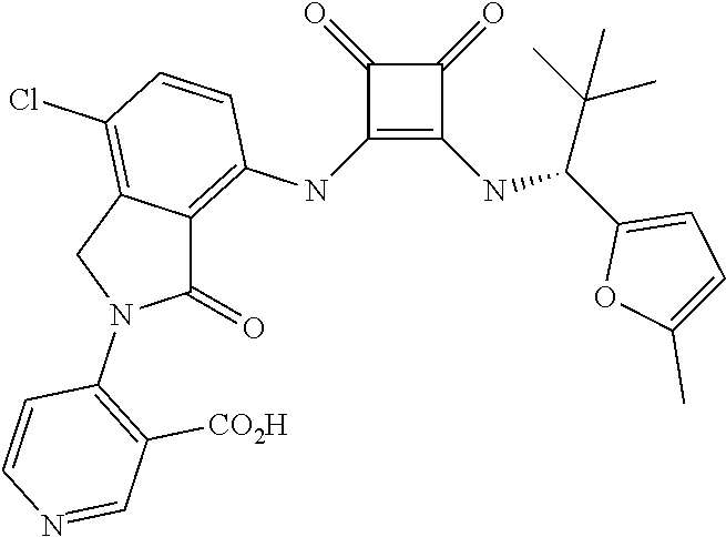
C1(NC2=C3C(=C(Cl)C=C2)CN(C2=C([CO2H])C=NC=C2)C3=O)=C(NC(C2=CC=C(C)O2)C(C)(C)C)C(=O)C1=O
